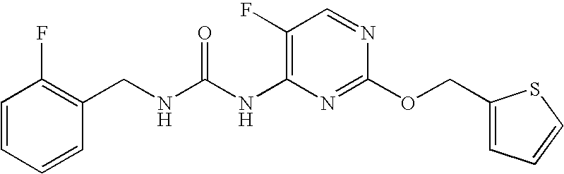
C1(F)=C(NC(NCC2=C(F)C=CC=C2)=O)N=C(OCC2=CC=CS2)N=C1
